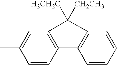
C1=C(C)C=CC2=C1C([CH2CH3])([H3CH2C])C1=C2C=CC=C1
